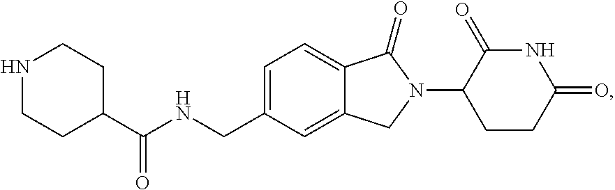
C1=C(CNC(C2CCNCC2)=O)C=C2C(=C1)C(=O)N(C1CCC(=O)NC1=O)C2
